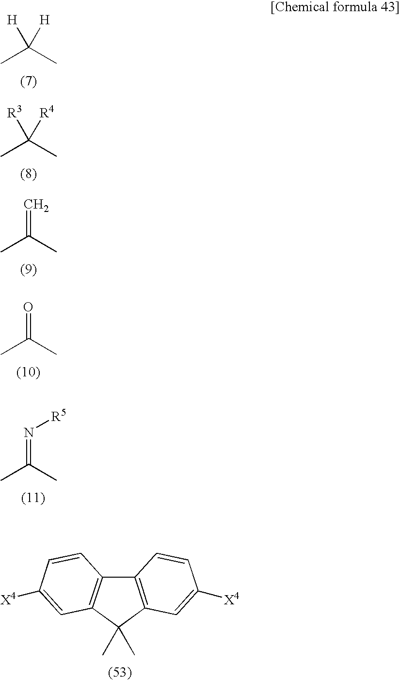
CC(C)([H])[H].CC(C)([R3])[R4].CC(C)=C.CC(C)=N[R5].C12=C(C(C)(C)C3=C1C=CC([X4])=C3)C=C([X4])C=C2.CC(C)=O
